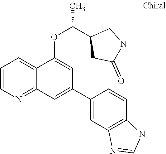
C1=CN=C2C(=C1)C(OC(C1CC(=O)NC1)C)=CC(C1=CC3=C(C=C1)NC=N3)=C2
